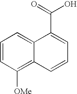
C1=CC([OMe])=C2C(=C1)C(C(=O)O)=CC=C2
